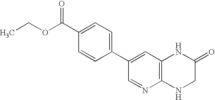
C12=C(NCC(=O)N1)N=CC(C1=CC=C(C(=O)OCC)C=C1)=C2
